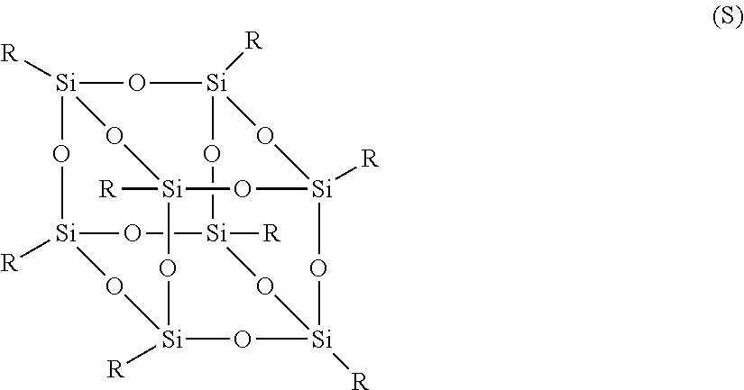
[Si]12([R])O[Si]3([R])O[Si]4([R])O[Si]([R])(O1)O[Si]1([R])O[Si]([R])(O[Si]([R])(O[Si]([R])(O4)O1)O3)O2
